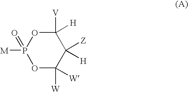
P1([M])(=O)OC([W])([W])C([Z])([H])C([H])([V])O1
